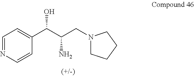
C1=NC=CC(C(C(CN2CCCC2)N)O)=C1
